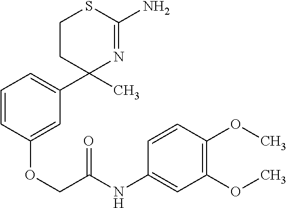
C1(C2=CC=CC(OCC(NC3=CC(OC)=C(OC)C=C3)=O)=C2)(C)N=C(N)SCC1
